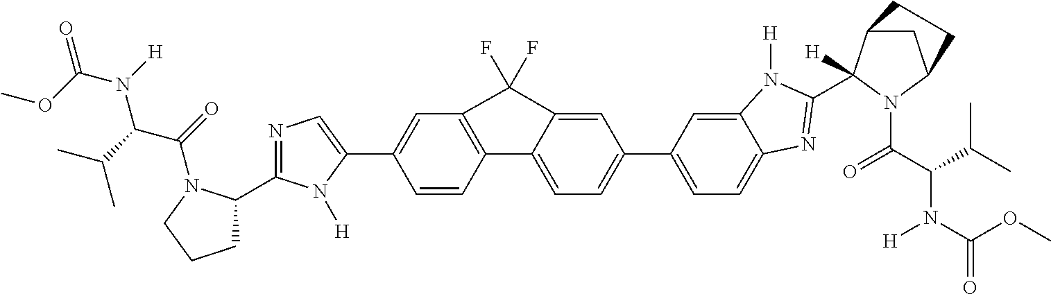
C1=CC2=C(C=C1C1=CN=C(C3CCCN3C(=O)C(C(C)C)N(C(=O)OC)[H])N1[H])C(F)(F)C1=CC(C3=CC=C4C(=C3)N([H])C(C3([H])C5CC(N3C(C(C(C)C)N(C(=O)OC)[H])=O)CC5)=N4)=CC=C21
